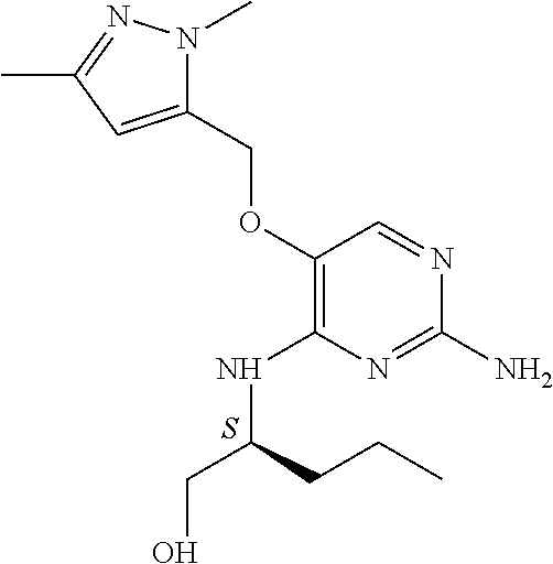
C1(N)=NC(NC(CO)CCC)=C(OCC2=CC(C)=NN2C)C=N1.S
